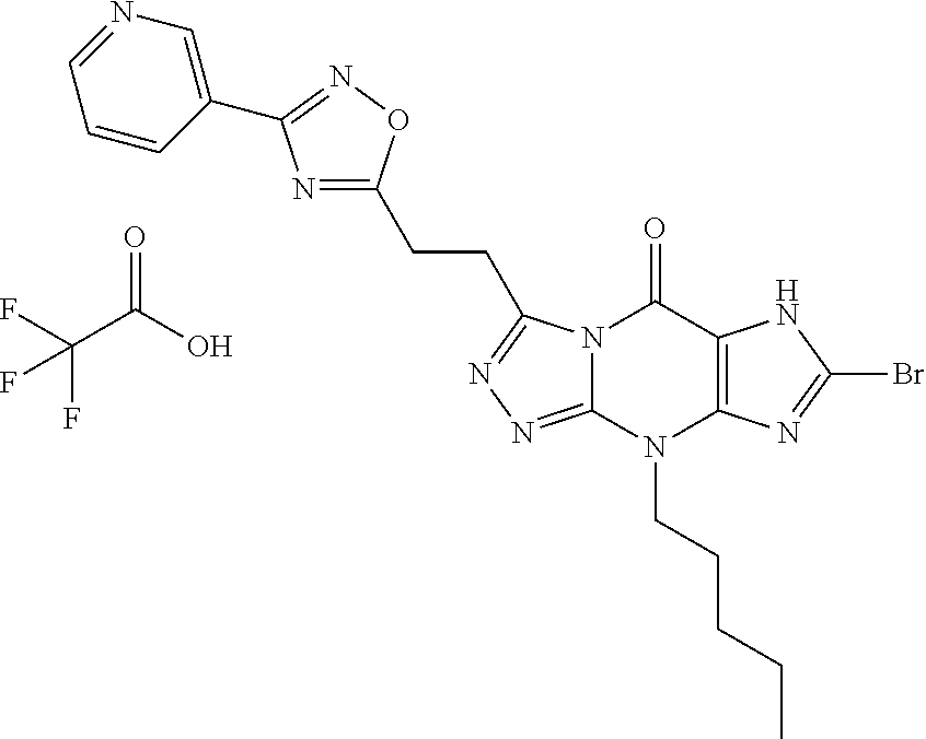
N12C(=NN=C1CCC1=NC(C3=CN=CC=C3)=NO1)N(CCCCC)C1=C(C2=O)NC(Br)=N1.O=C(O)C(F)(F)F
